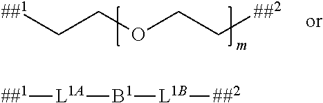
[##1][L1A][B1][L1B][##2].[##1]CCOCC[##2]
